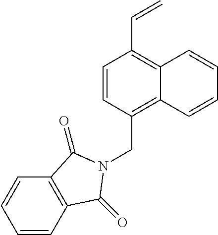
C1=CC(CN2C(=O)C3=C(C=CC=C3)C2=O)=C2C(=C1C=C)C=CC=C2
